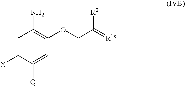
O(CC([R2])=[R1b])C1=C(N)C=C([X])C([Q])=C1
